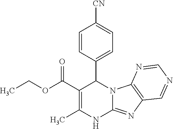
C1=CC(C2C(C(OCC)=O)=C(C)NC3=NC4=C(N23)N=CN=C4)=CC=C1[CN]
